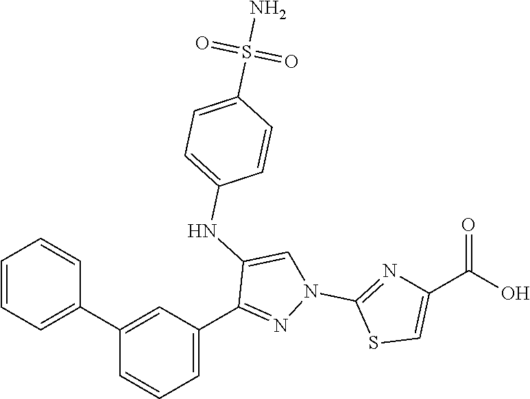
C1(C2=CC=CC=C2)=CC(C2=NN(C3=NC(C(O)=O)=CS3)C=C2NC2=CC=C(S(N)(=O)=O)C=C2)=CC=C1
